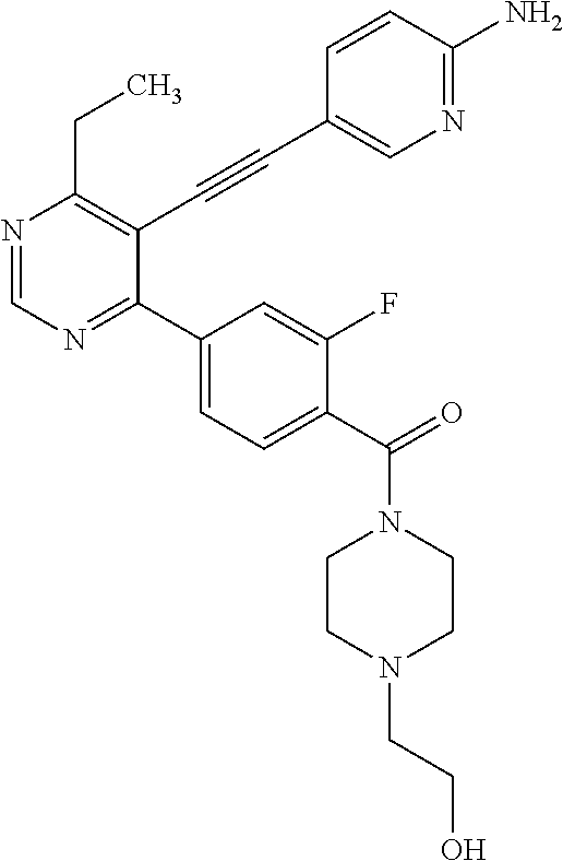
N1=CN=C(C2=CC=C(C(=O)N3CCN(CCO)CC3)C(F)=C2)C(C#CC2=CN=C(N)C=C2)=C1CC
